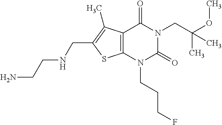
C12=C(N(CCCF)C(=O)N(CC(OC)(C)C)C1=O)SC(CNCCN)=C2C
